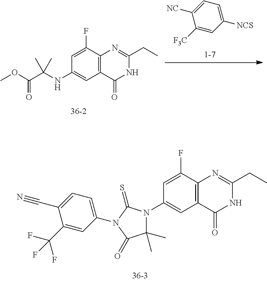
C12=C(C(F)=CC(N3C(C)(C)C(=O)N(C4=CC=C(C#N)C(C(F)(F)F)=C4)C3=S)=C1)N=C(CC)NC2=O.C1([F3C])=CC([NCS])=CC=C1[NC].C1=C(F)C2=C(C=C1NC(C(=O)OC)(C)C)C(=O)NC(CC)=N2
